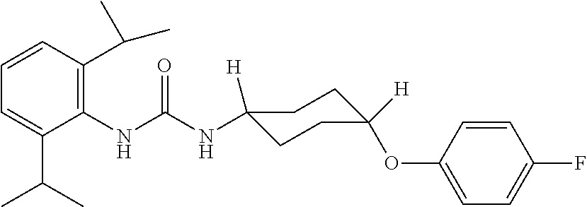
C1=CC(C(C)C)=C(NC(NC2([H])CCC(OC3=CC=C(F)C=C3)([H])CC2)=O)C(C(C)C)=C1
